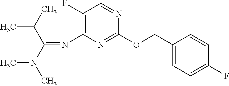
C1(COC2=NC(N=C(C(C)C)N(C)C)=C(F)C=N2)=CC=C(F)C=C1
